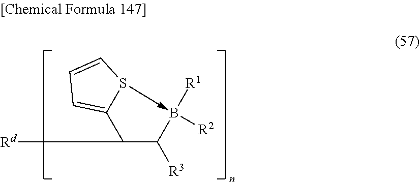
C1(C(C(B([R1])[R2])[R3])[Rd])=CC=CS1
